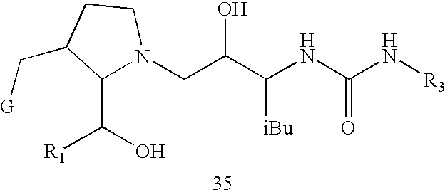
C1(C(O)[R1])N(CC(C(NC(N[R3])=O)[iBu])O)CCC1C[G]
